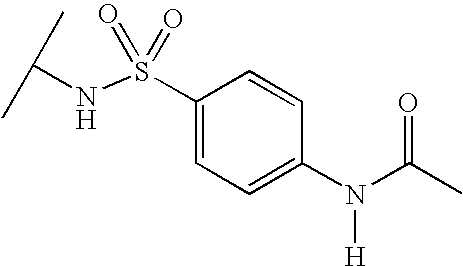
C(NS(C1=CC=C(N(C(C)=O)[H])C=C1)(=O)=O)(C)C
